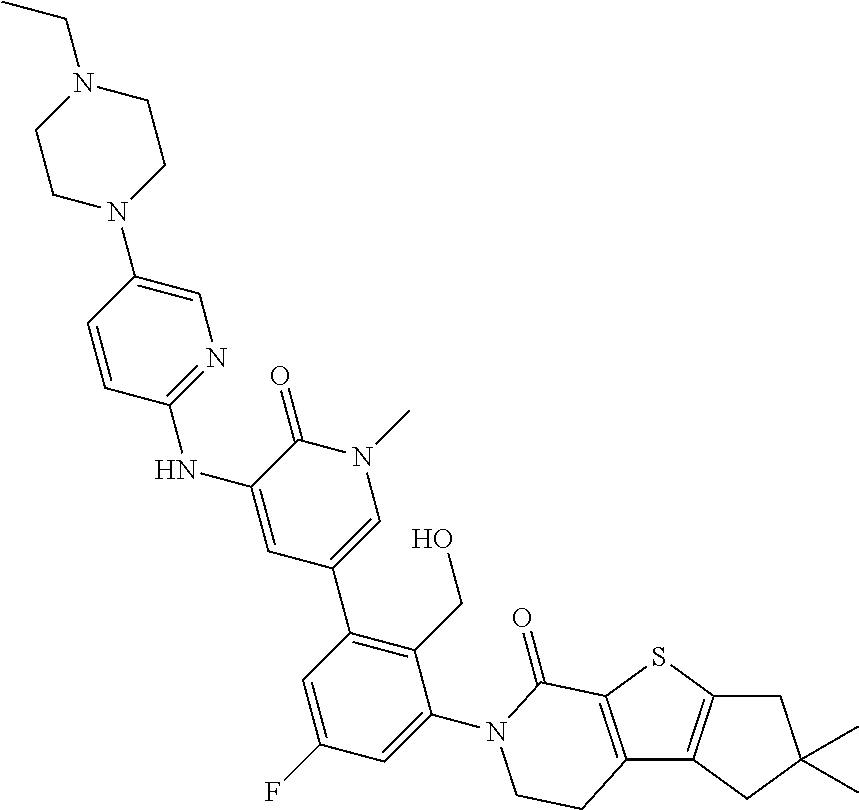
C12=C(SC3=C1CC(C)(C)C3)C(=O)N(C1=CC(F)=CC(C3=CN(C)C(=O)C(NC4=NC=C(N5CCN(CC)CC5)C=C4)=C3)=C1CO)CC2
